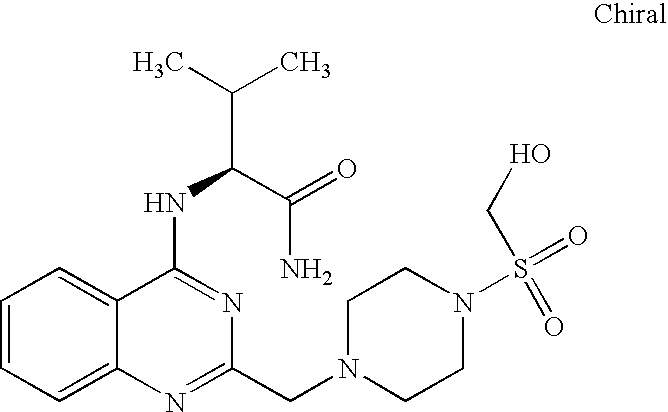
C1=CC=C2C(=C1)C(NC(C(C)C)C(=O)N)=NC(CN1CCN(S(=O)(CO)=O)CC1)=N2
